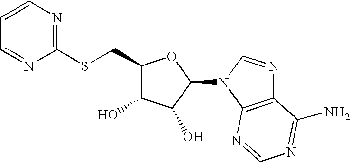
C1(SCC2C(O)C(O)C(N3C4=C(N=C3)C(N)=NC=N4)O2)=NC=CC=N1
